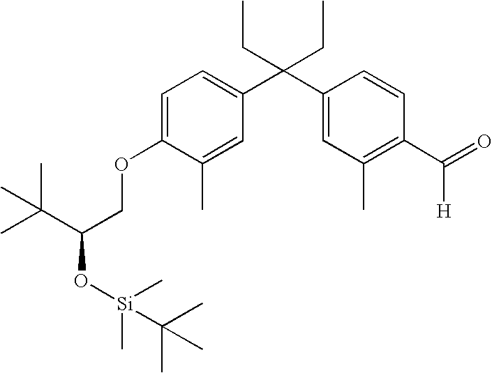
C1=C(C)C(OCC(C(C)(C)C)O[Si](C)(C)C(C)(C)C)=CC=C1C(C1=CC(C)=C(C(=O)[H])C=C1)(CC)CC
